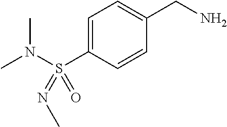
C1=C(S(N(C)C)(=O)=NC)C=CC(CN)=C1
